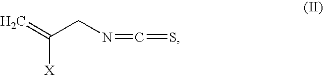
C([X])(CN=C=S)=C
